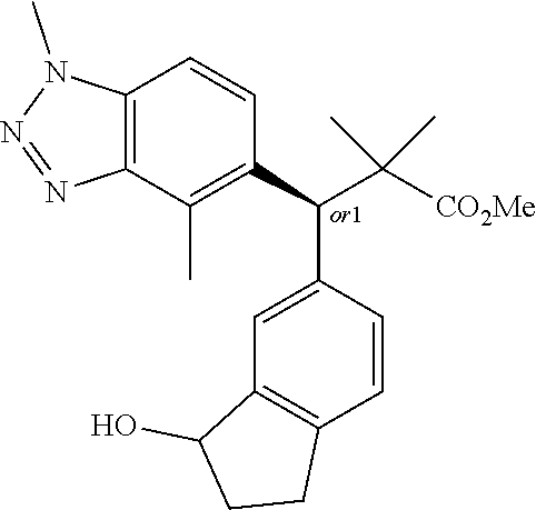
C12=C(C=CC(C(C([CO2Me])(C)C)C3=C(C)C4=C(C=C3)N(C)N=N4)=C1)CCC2O
